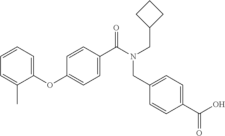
C1=CC=C(OC2=CC=C(C(N(CC3CCC3)CC3=CC=C(C(O)=O)C=C3)=O)C=C2)C(C)=C1
